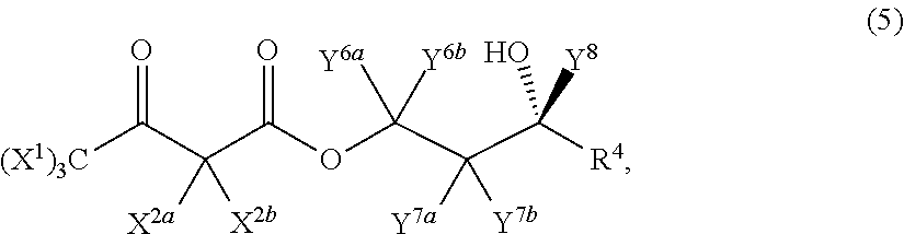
[(X1)3C]C(C(C(OC(C(C([R4])(O)[Y8])([Y7a])[Y7b])([Y6a])[Y6b])=O)([X2a])[X2b])=O
